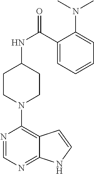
N1=CN=C2C(=C1N1CCC(NC(=O)C3=CC=CC=C3N(C)C)CC1)C=CN2
